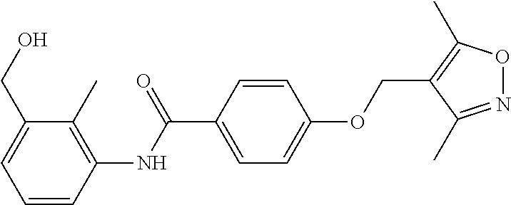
C1=CC(NC(C2=CC=C(OCC3=C(C)ON=C3C)C=C2)=O)=C(C)C(CO)=C1
